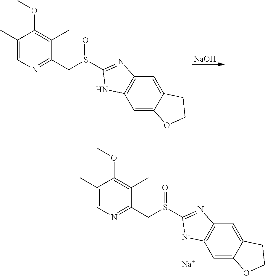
C1(C)=CN=C(CS(C2=NC3=C(C=C4C(=C3)CCO4)N2)=O)C(C)=C1OC.[NaOH].C1(C)=CN=C(CS(C2=NC3=C(C=C4C(=C3)CCO4)[N-]2)=O)C(C)=C1OC.[Na]
